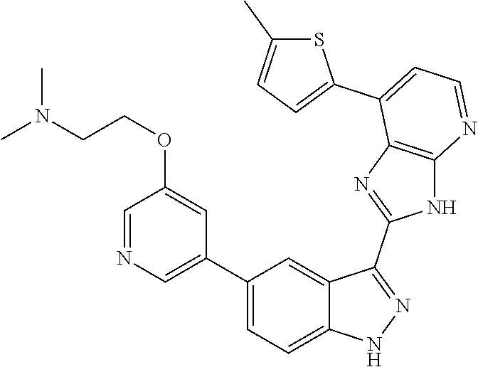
C1(C2=CC=C3C(=C2)C(C2=NC4=C(N2)N=CC=C4C2=CC=C(C)S2)=NN3)=CN=CC(OCCN(C)C)=C1
